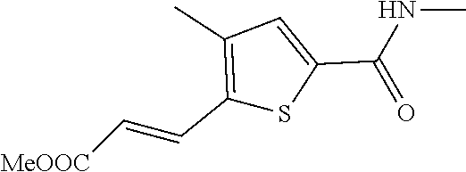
C1(C=C[MeOOC])=C(C)C=C(C(NC)=O)S1
